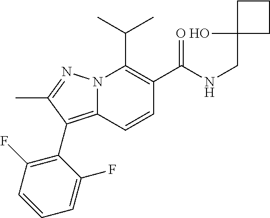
CC(C)C1=C(C(NCC2(O)CCC2)=O)C=CC2=C(C3=C(F)C=CC=C3F)C(C)=NN12
